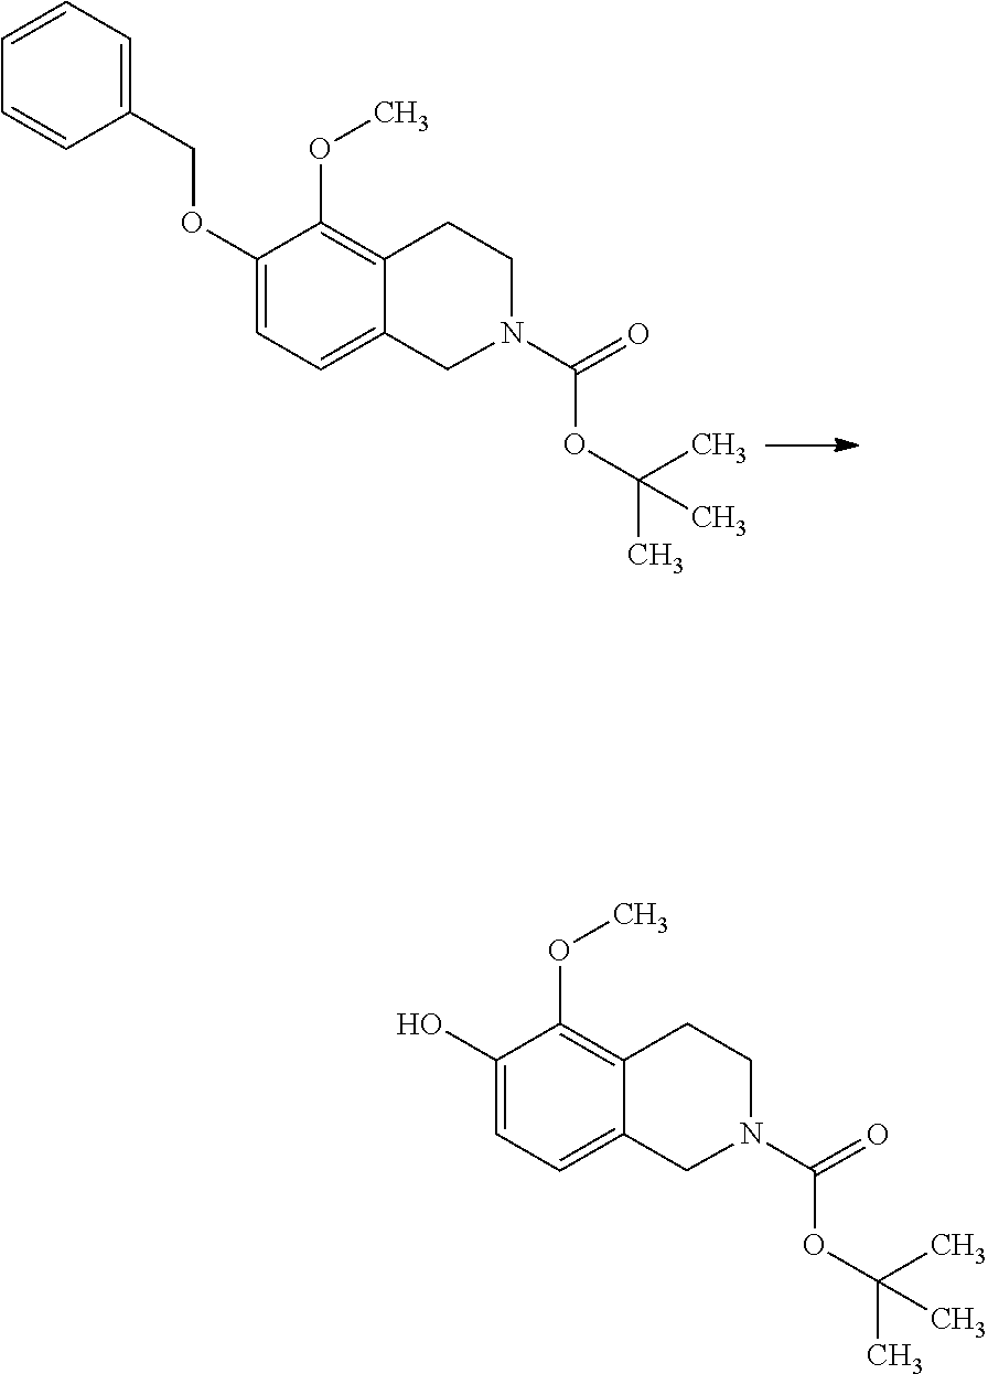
C1=C(O)C(OC)=C2C(=C1)CN(C(=O)OC(C)(C)C)CC2.C1(COC2=CC=C3C(=C2OC)CCN(C(=O)OC(C)(C)C)C3)=CC=CC=C1
